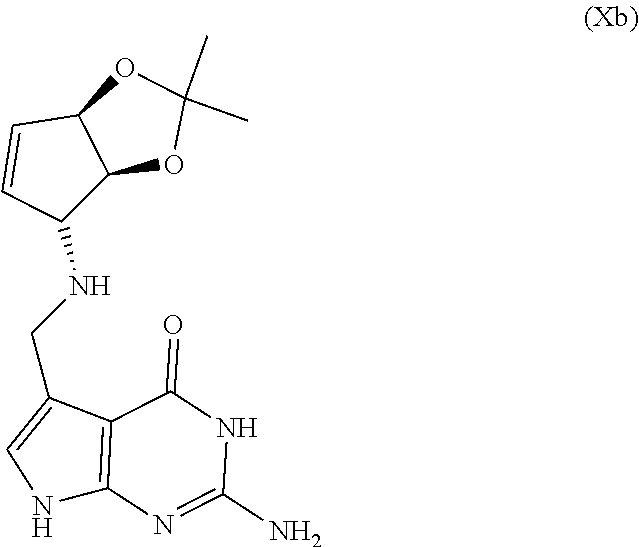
N1C2=C(C(CNC3C4C(C=C3)OC(C)(C)O4)=C1)C(=O)NC(N)=N2
